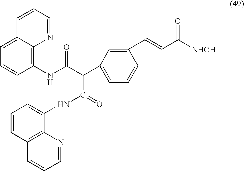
C12=C(N=CC=C1)C(NC(C(C1=CC=CC(C=CC([NHOH])=O)=C1)C(NC1=C3C(=CC=C1)C=CC=N3)=O)=O)=CC=C2
